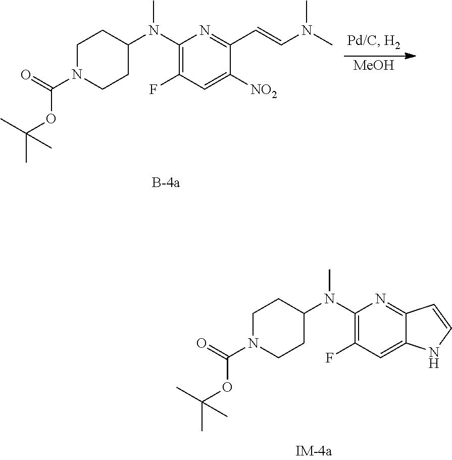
C1N(C(=O)OC(C)(C)C)CCC(N(C2=C(F)C=C3C(=N2)C=CN3)C)C1.C1N(C(=O)OC(C)(C)C)CCC(N(C2=C(F)C=C([NO2])C(C=CN(C)C)=N2)C)C1.[MeOH]
